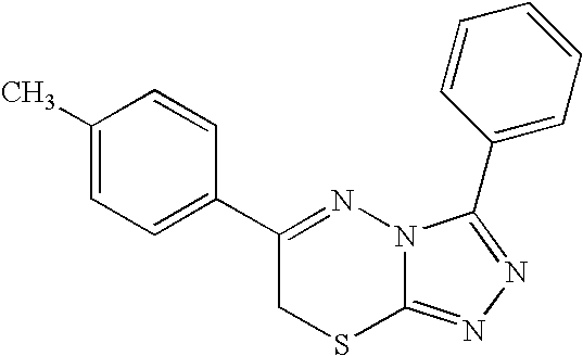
C1=C(C)C=CC(C2=NN3C(=NN=C3C3=CC=CC=C3)SC2)=C1
